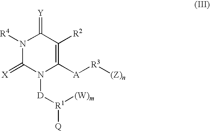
N1([R4])C(=[X])N([D][R1]([Q])[(W)m])C([A][R3][(Z)n])=C([R2])C1=[Y]
